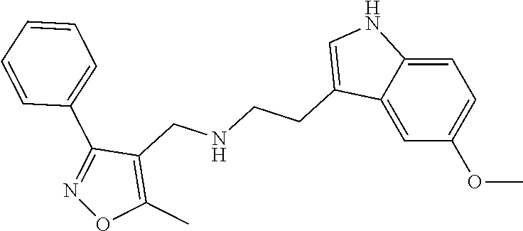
C1=C2C(=CC(OC)=C1)C(CCNCC1=C(C)ON=C1C1=CC=CC=C1)=CN2
